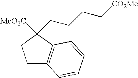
C1C2=C(C([MeO2C])(CCCC[CO2Me])C1)C=CC=C2
